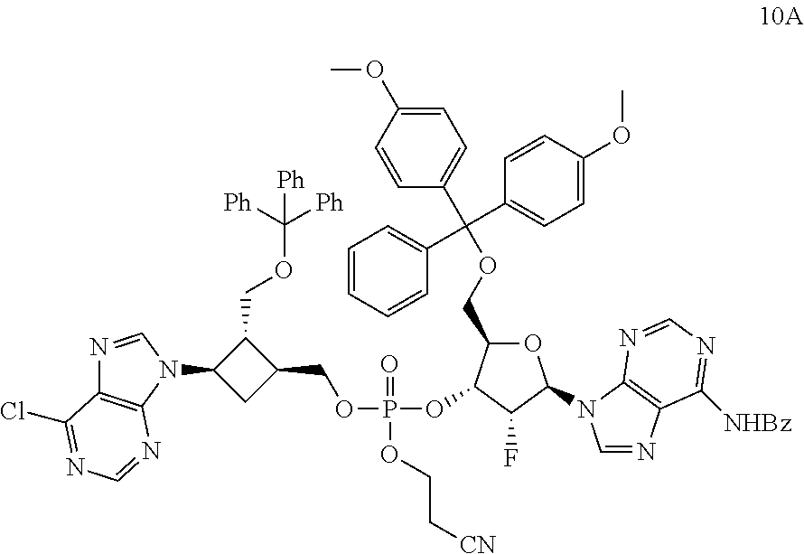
C1(COC([Ph])([Ph])[Ph])C(N2C=NC3=C2N=CN=C3Cl)CC1COP(OC1C(COC(C2=CC=C(OC)C=C2)(C2=CC=C(OC)C=C2)C2=CC=CC=C2)OC(N2C=NC3=C2N=CN=C3[NHBz])C1F)(=O)OCC[CN]
